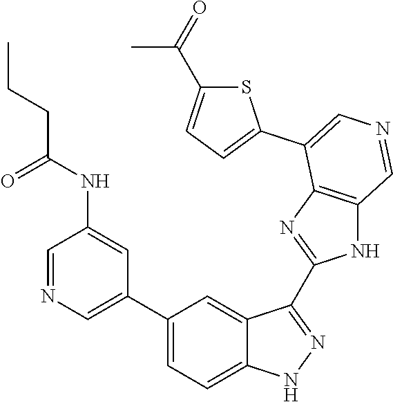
C1(C2=CN=CC(NC(CCC)=O)=C2)=CC=C2C(=C1)C(C1=NC3=C(N1)C=NC=C3C1=CC=C(C(=O)C)S1)=NN2
